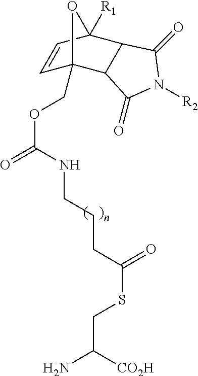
C(C([CO2H])N)SC(=O)CCCNC(OCC12C=CC([R1])(C3C1C(=O)N([R2])C3=O)O2)=O
